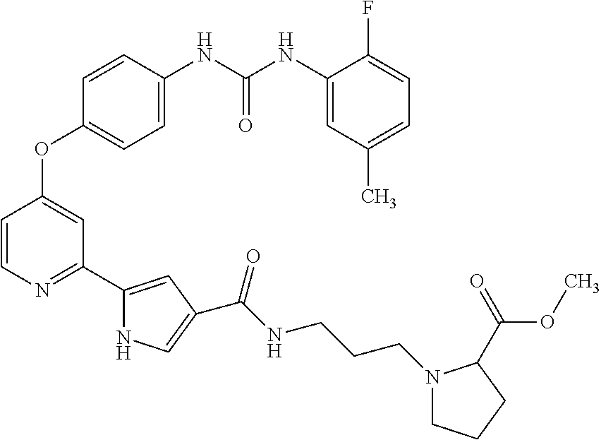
C1=C(NC(NC2=CC(C)=CC=C2F)=O)C=CC(OC2=CC(C3=CC(C(NCCCN4CCCC4C(=O)OC)=O)=CN3)=NC=C2)=C1
